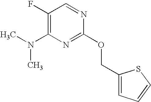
C1(F)=C(N(C)C)N=C(OCC2=CC=CS2)N=C1
